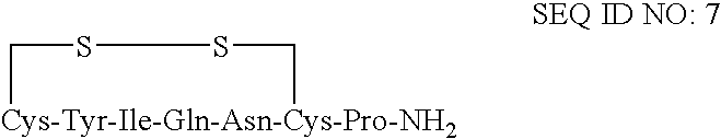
[Cys-Tyr-Ile-Gln-Asn-Cys-Pro-NH2]1CSSC1
